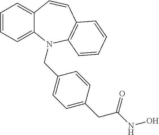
C1=CC=C2C(=C1)C=CC1=C(N2CC2=CC=C(CC(NO)=O)C=C2)C=CC=C1
